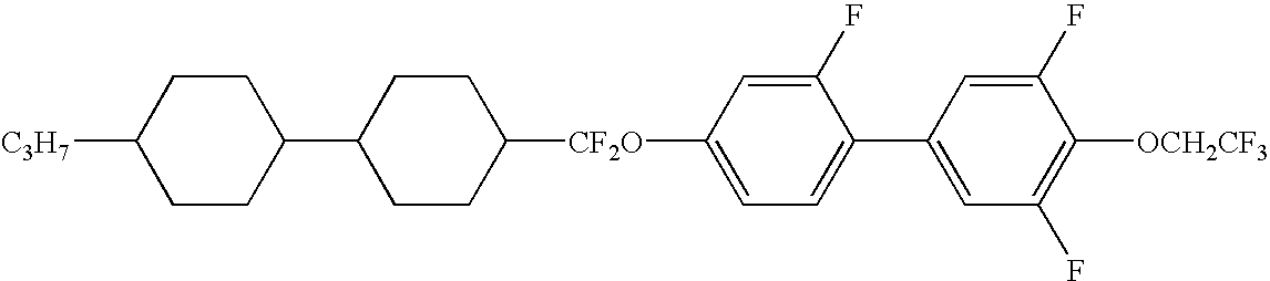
C1CC(C2CCC([CF2O]C3=CC=C(C4=CC(F)=C([OCH2CF3])C(F)=C4)C(F)=C3)CC2)CCC1[C3H7]
